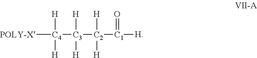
[POLY-X][C4]([H])([H])[C3]([H])([H])[C2]([H])([H])[C1](=O)[H]
